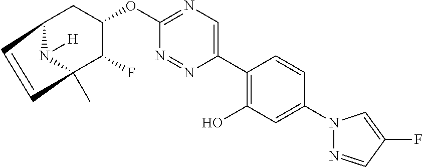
C12CC(OC3=NC=C(C4=C(O)C=C(N5N=CC(F)=C5)C=C4)N=N3)C(F)C(C)(N1[H])C=C2
